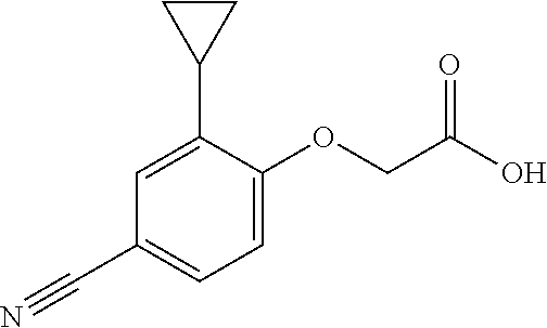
C1=C(C2CC2)C(OCC(O)=O)=CC=C1C#N
